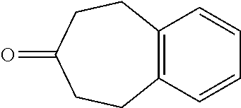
C12=C(C=CC=C1)CCC(=O)CC2
